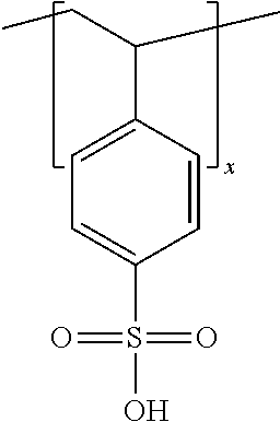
C1=C(C(CC)C)C=CC(S(=O)(=O)O)=C1
